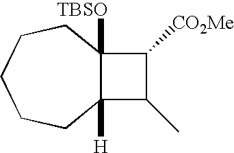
C12([TBSO])C([H])(C(C)C1[CO2Me])CCCCC2
